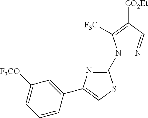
C1([F3CO])=CC=CC(C2=CSC(N3N=CC([CO2Et])=C3[F3C])=N2)=C1
